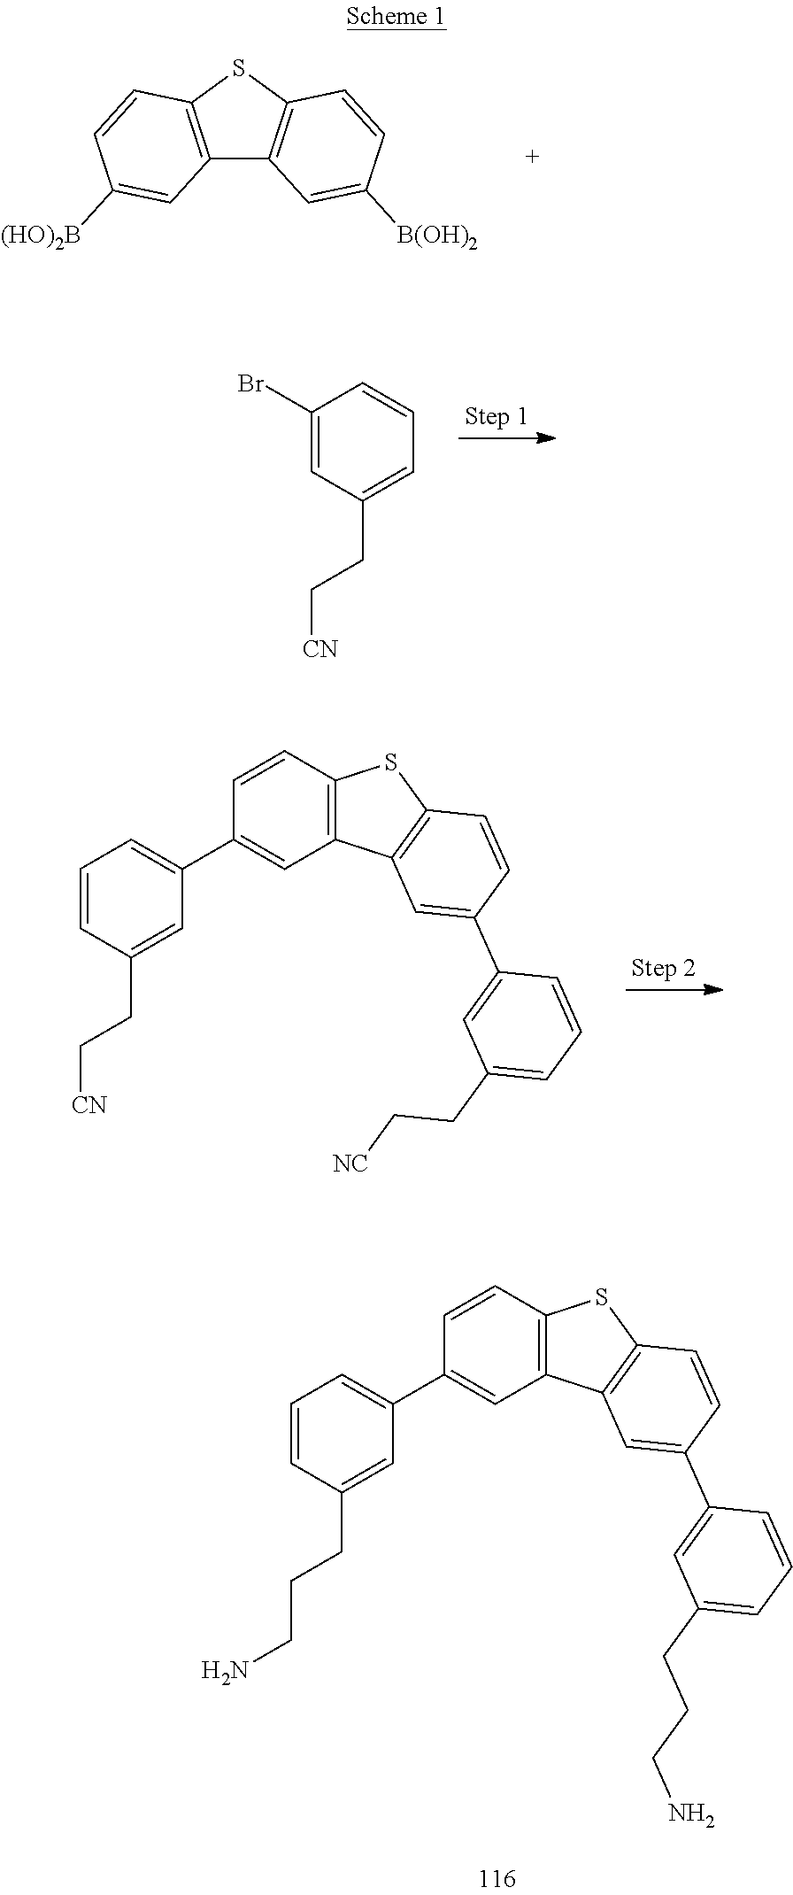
C1=CC(CCCN)=CC(C2=CC3=C(C=C2)SC2=C3C=C(C3=CC(CCCN)=CC=C3)C=C2)=C1.C12=C(SC3=C1C=C([B(OH)2])C=C3)C=CC([(HO)2B])=C2.C1(Br)=CC(CC[CN])=CC=C1.C1=CC(CC[CN])=CC(C2=CC3=C(C=C2)SC2=C3C=C(C3=CC(CC[NC])=CC=C3)C=C2)=C1
